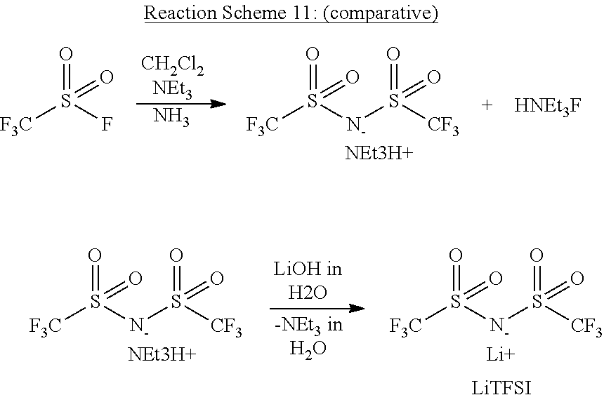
N.[F3C]S([N-]S([CF3])(=O)=O)(=O)=O.[NEt3H+].[F3C]S(F)(=O)=O.[HNEt3F].[F3C]S([N-]S([CF3])(=O)=O)(=O)=O.[NEt3H+].[F3C]S([N-]S([CF3])(=O)=O)(=O)=O.[Li].[LiTFSI]
